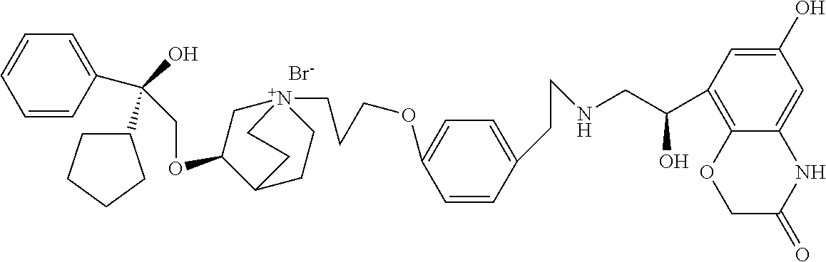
[Br-].C(OC1C[N+]2(CCCOC3=CC=C(CCNCC(C4=C5C(=CC(O)=C4)NC(=O)CO5)O)C=C3)CCC1CC2)C(O)(C1CCCC1)C1=CC=CC=C1
